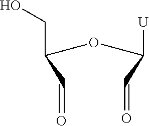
C(=O)C(OC(C=O)[U])CO
